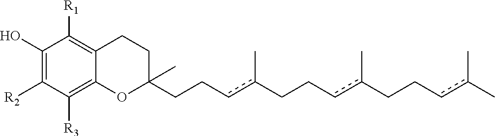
C1(O)=C([R2])C([R3])=C2C(=C1[R1])CCC(C)(CCcc(CCcc(CCcc(C)C)C)C)O2
